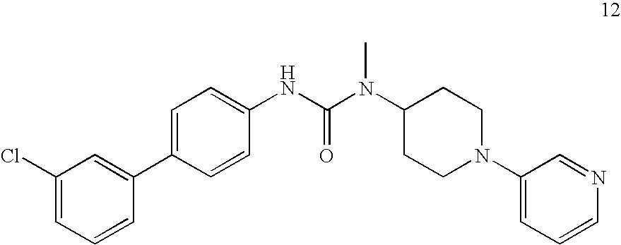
C1(Cl)=CC=CC(C2=CC=C(NC(=O)N(C3CCN(C4=CC=CN=C4)CC3)C)C=C2)=C1
